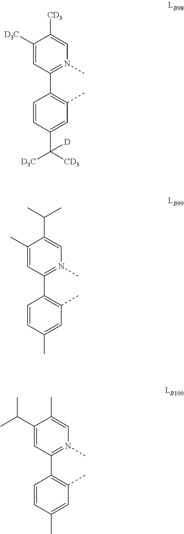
C1([D3C])=CC(C2=C(C)C=C(C([CD3])([D3C])[D])C=C2)=N(C)C=C1[CD3].C1(C)=CC(C2=C(C)C=C(C)C=C2)=N(C)C=C1C(C)C.C1(C(C)C)=CC(C2=C(C)C=C(C)C=C2)=N(C)C=C1C
